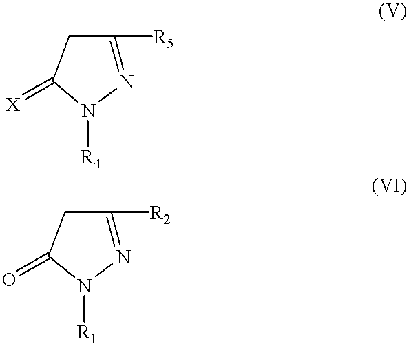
N1=C([R5])CC(=[X])N1[R4].N1=C([R2])CC(=O)N1[R1]
